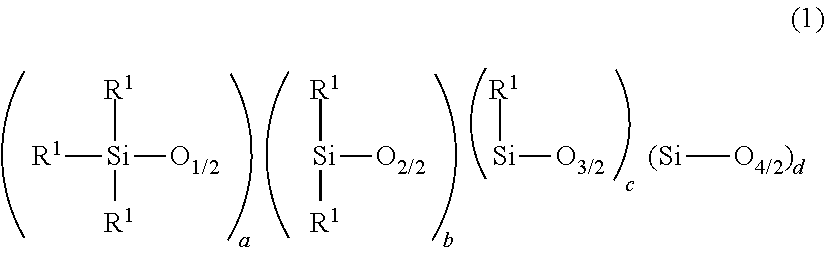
[R1][Si]([O1/2])([R1])[R1].[Si]([O2/2])([R1])[R1].[Si]([O3/2])[R1].[(Si][O4/2)d]
